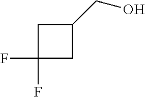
C1C(F)(F)CC1CO
